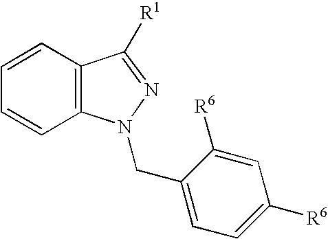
C1(CN2C3=C(C([R1])=N2)C=CC=C3)=CC=C([R6])C=C1[R6]
